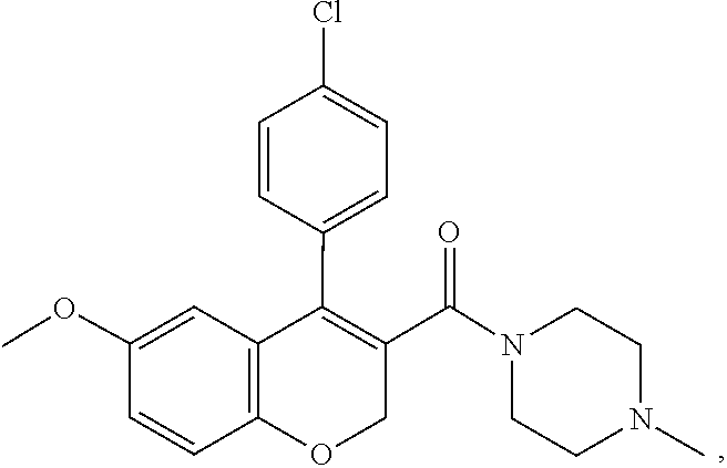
N1(C(C2=C(C3=CC=C(Cl)C=C3)C3=C(C=CC(OC)=C3)OC2)=O)CCN(C)CC1
